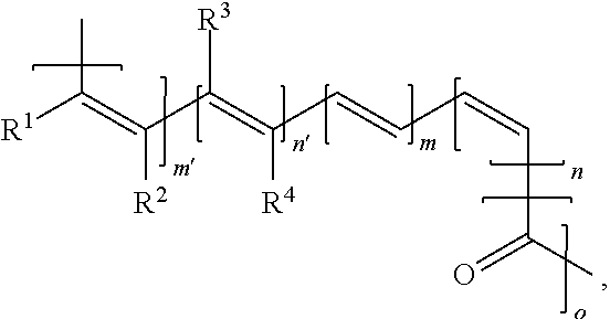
[R1]C(=C(C(=C(C=CC=CC(C)=O)[R4])[R3])[R2])C
